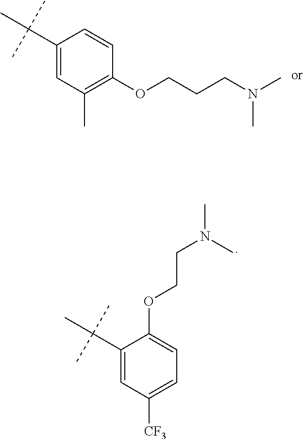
C1(OCCCN(C)C)=C(C)C=C(C(C)(C)C)C=C1.C1=C([CF3])C=C(C(C)(C)C)C(OCCN(C)C)=C1
